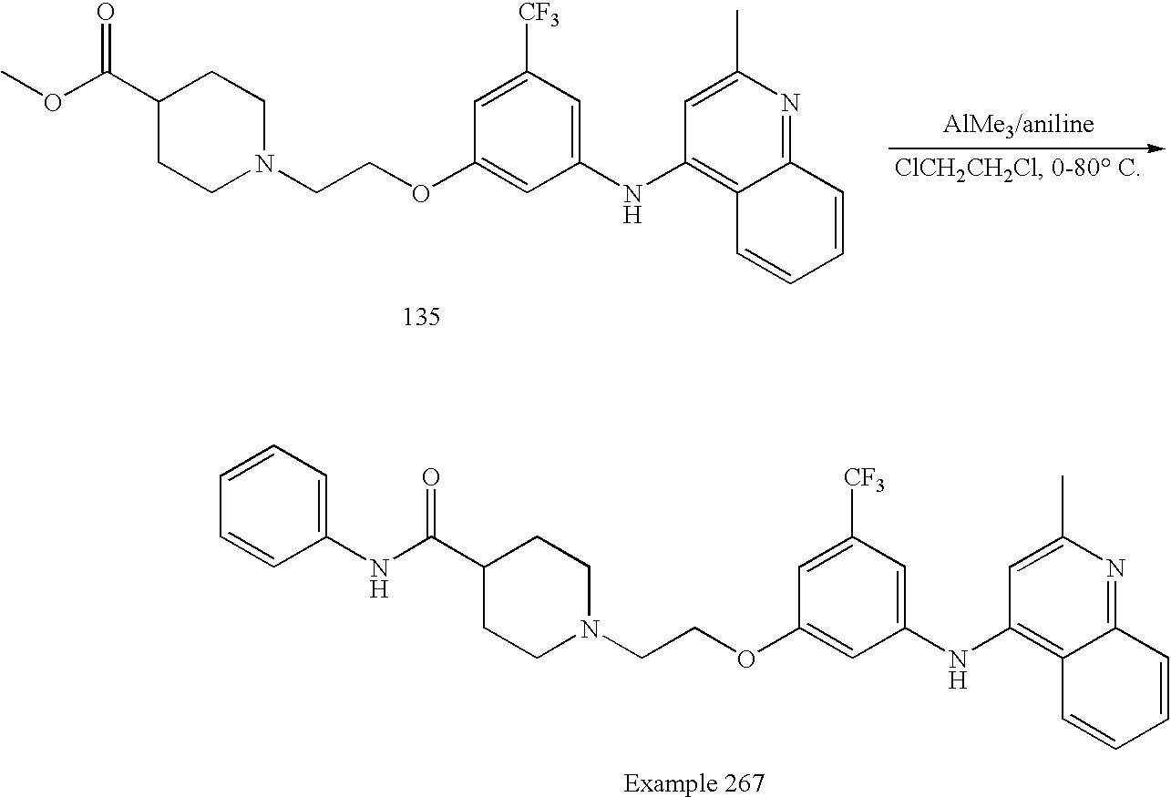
COC(C1CCN(CCOC2=CC(NC3=C4C(=NC(C)=C3)C=CC=C4)=CC([CF3])=C2)CC1)=O.C1(NC(C2CCN(CCOC3=CC(NC4=C5C(=NC(C)=C4)C=CC=C5)=CC([CF3])=C3)CC2)=O)=CC=CC=C1
